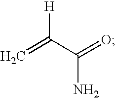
C=C(C(=O)N)[H]
